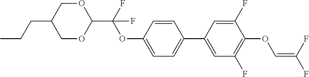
C1OC(C(F)(OC2=CC=C(C3=CC(F)=C(OC=C(F)F)C(F)=C3)C=C2)F)OCC1CCC
